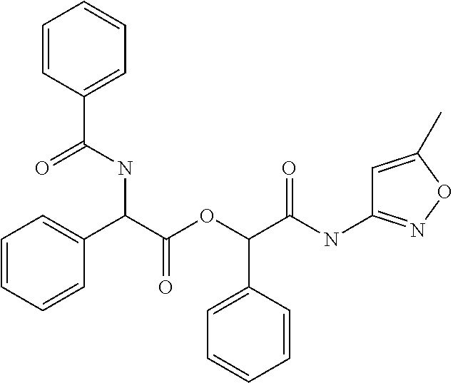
C(C(OC(C(NC1=NOC(C)=C1)=O)C1=CC=CC=C1)=O)(C1=CC=CC=C1)NC(C1=CC=CC=C1)=O
